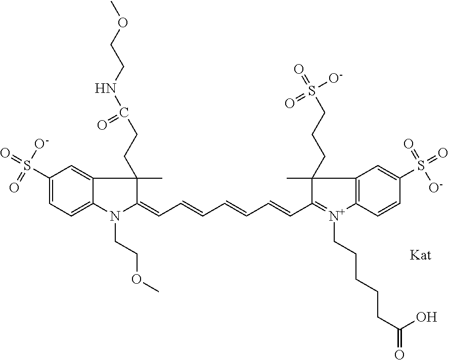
N1(CCOC)C(=CC=CC=CC=CC2=[N+](CCCCCC(=O)O)C3=C(C2(C)CCCS(=O)(=O)[O-])C=C(S(=O)(=O)[O-])C=C3)C(C)(CCC(=O)NCCOC)C2=CC(S(=O)(=O)[O-])=CC=C12
